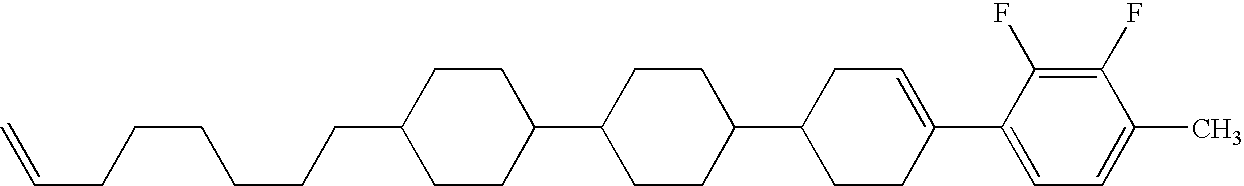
C1(F)=C(F)C(C2=CCC(C3CCC(C4CCC(CCCCCCC=C)CC4)CC3)CC2)=CC=C1C
